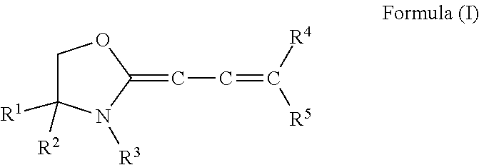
C1C([R1])([R2])N([R3])C(=CC=C([R5])[R4])O1
